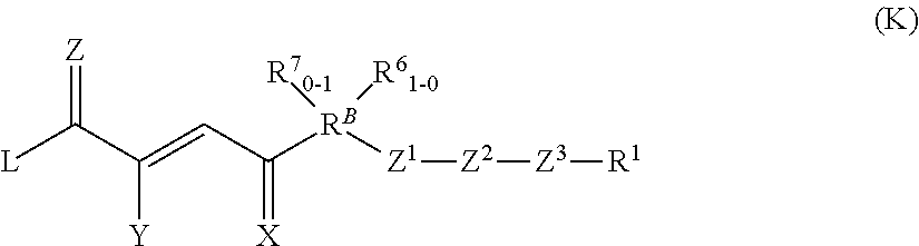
C([Y])(C([L])=[Z])=CC(=[X])[RB]([Z1][Z2][Z3][R1])([R61-0])[R70-1]
